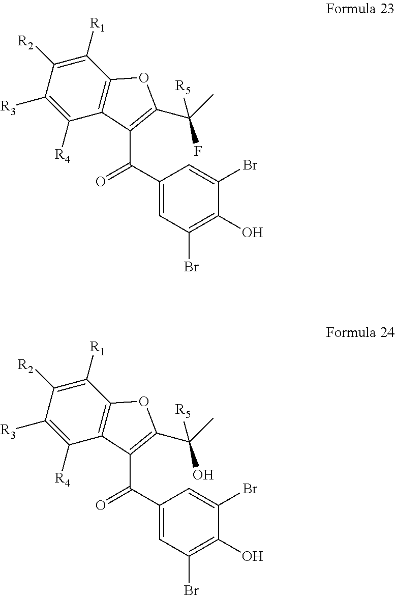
C1(C(=O)C2=C(C(F)(C)[R5])OC3=C2C([R4])=C([R3])C([R2])=C3[R1])=CC(Br)=C(O)C(Br)=C1.C1(C(=O)C2=C(C(O)(C)[R5])OC3=C2C([R4])=C([R3])C([R2])=C3[R1])=CC(Br)=C(O)C(Br)=C1
